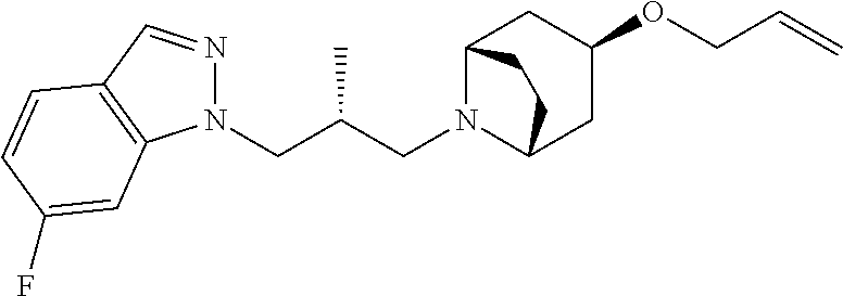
N1(CC(CN2C3CC(OCC=C)CC2CC3)C)N=CC2=C1C=C(F)C=C2
